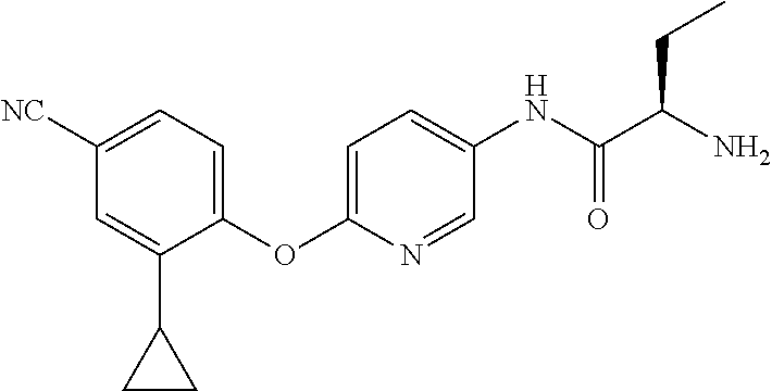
C1=C(C2CC2)C(OC2=CC=C(NC(C(N)CC)=O)C=N2)=CC=C1[NC]
